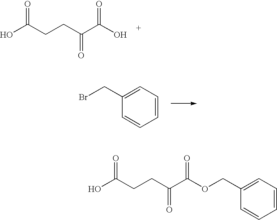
OC(CCC(C(O)=O)=O)=O.C1=C(CBr)C=CC=C1.OC(CCC(C(OCC1=CC=CC=C1)=O)=O)=O
